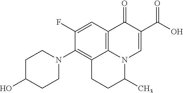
C12=C3C=C(F)C(N4CCC(O)CC4)=C1CCC(C)N2C=C(C(=O)O)C3=O
